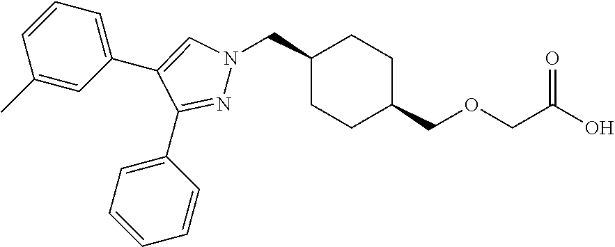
C1(CN2N=C(C3=CC=CC=C3)C(C3=CC=CC(C)=C3)=C2)CCC(COCC(O)=O)CC1
